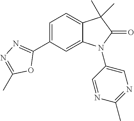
C1(C2=CC=C3C(=C2)N(C2=CN=C(C)N=C2)C(=O)C3(C)C)=NN=C(C)O1
